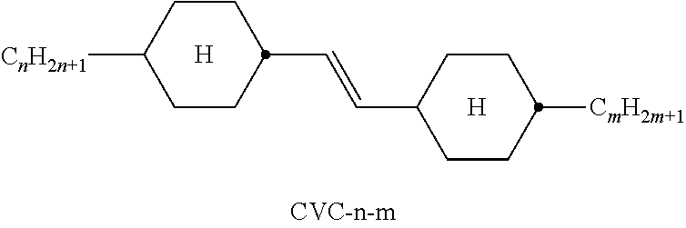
[H].C1CC(C=CC2CCC([CmH2m+1])CC2)CCC1[CnH2n+1].[H]
